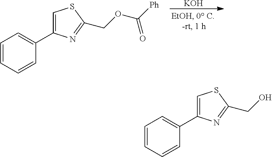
C1=CC=CC(C2=CSC(COC([Ph])=O)=N2)=C1.[KOH].C1=CC=CC(C2=CSC(CO)=N2)=C1
